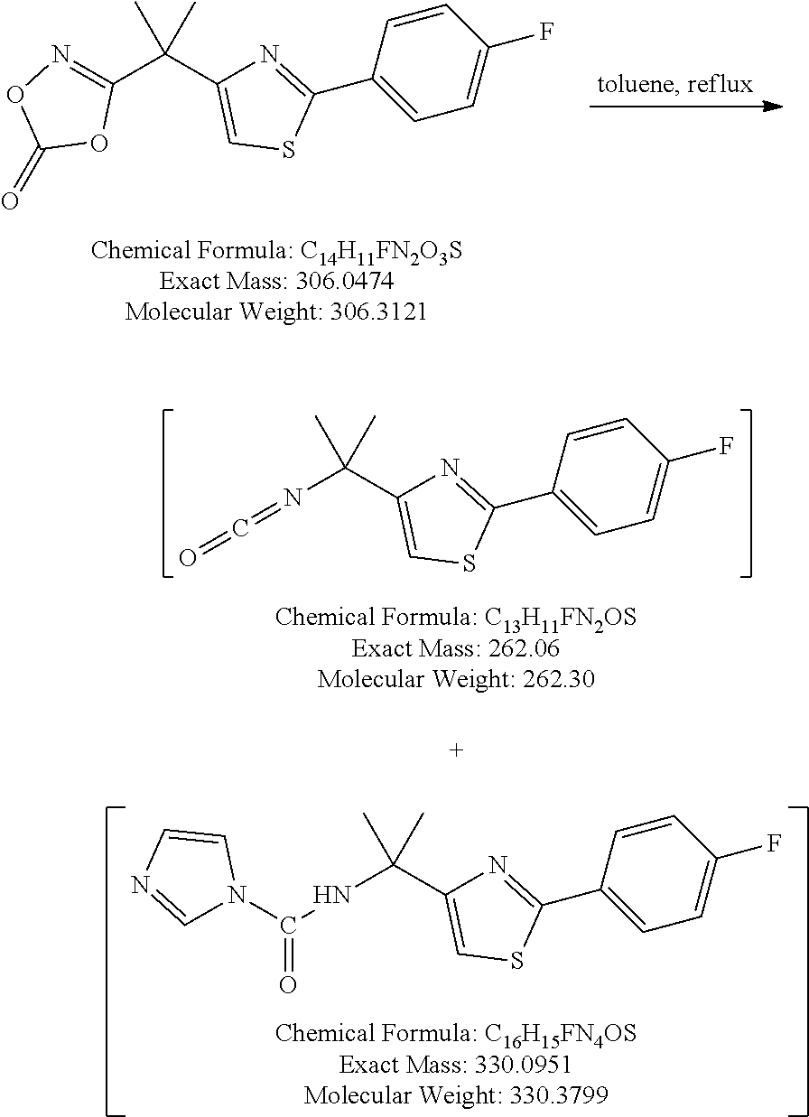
N(C(C1=CSC(C2=CC=C(F)C=C2)=N1)(C)C)=C=O.N(C(C1=CSC(C2=CC=C(F)C=C2)=N1)(C)C)C(=O)N1C=NC=C1.N1=C(C(C2=CSC(C3=CC=C(F)C=C3)=N2)(C)C)OC(=O)O1
